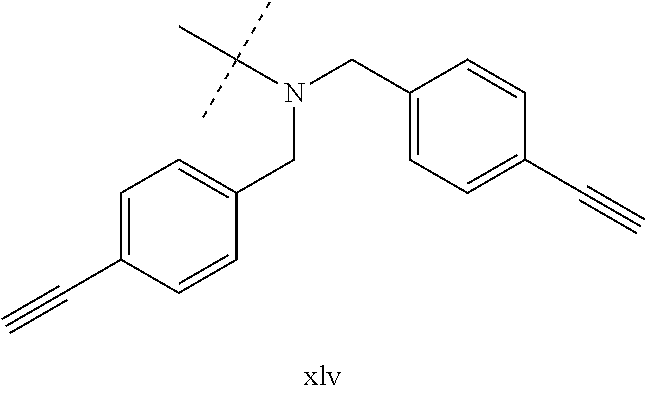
C#CC1=CC=C(CN(CC2=CC=C(C#C)C=C2)C(C)(C)C)C=C1
